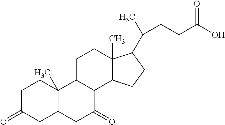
C1C(=O)CC2C(C)(C1)C1C(C(=O)C2)C2C(C)(CC1)C(C(C)CCC(O)=O)CC2
